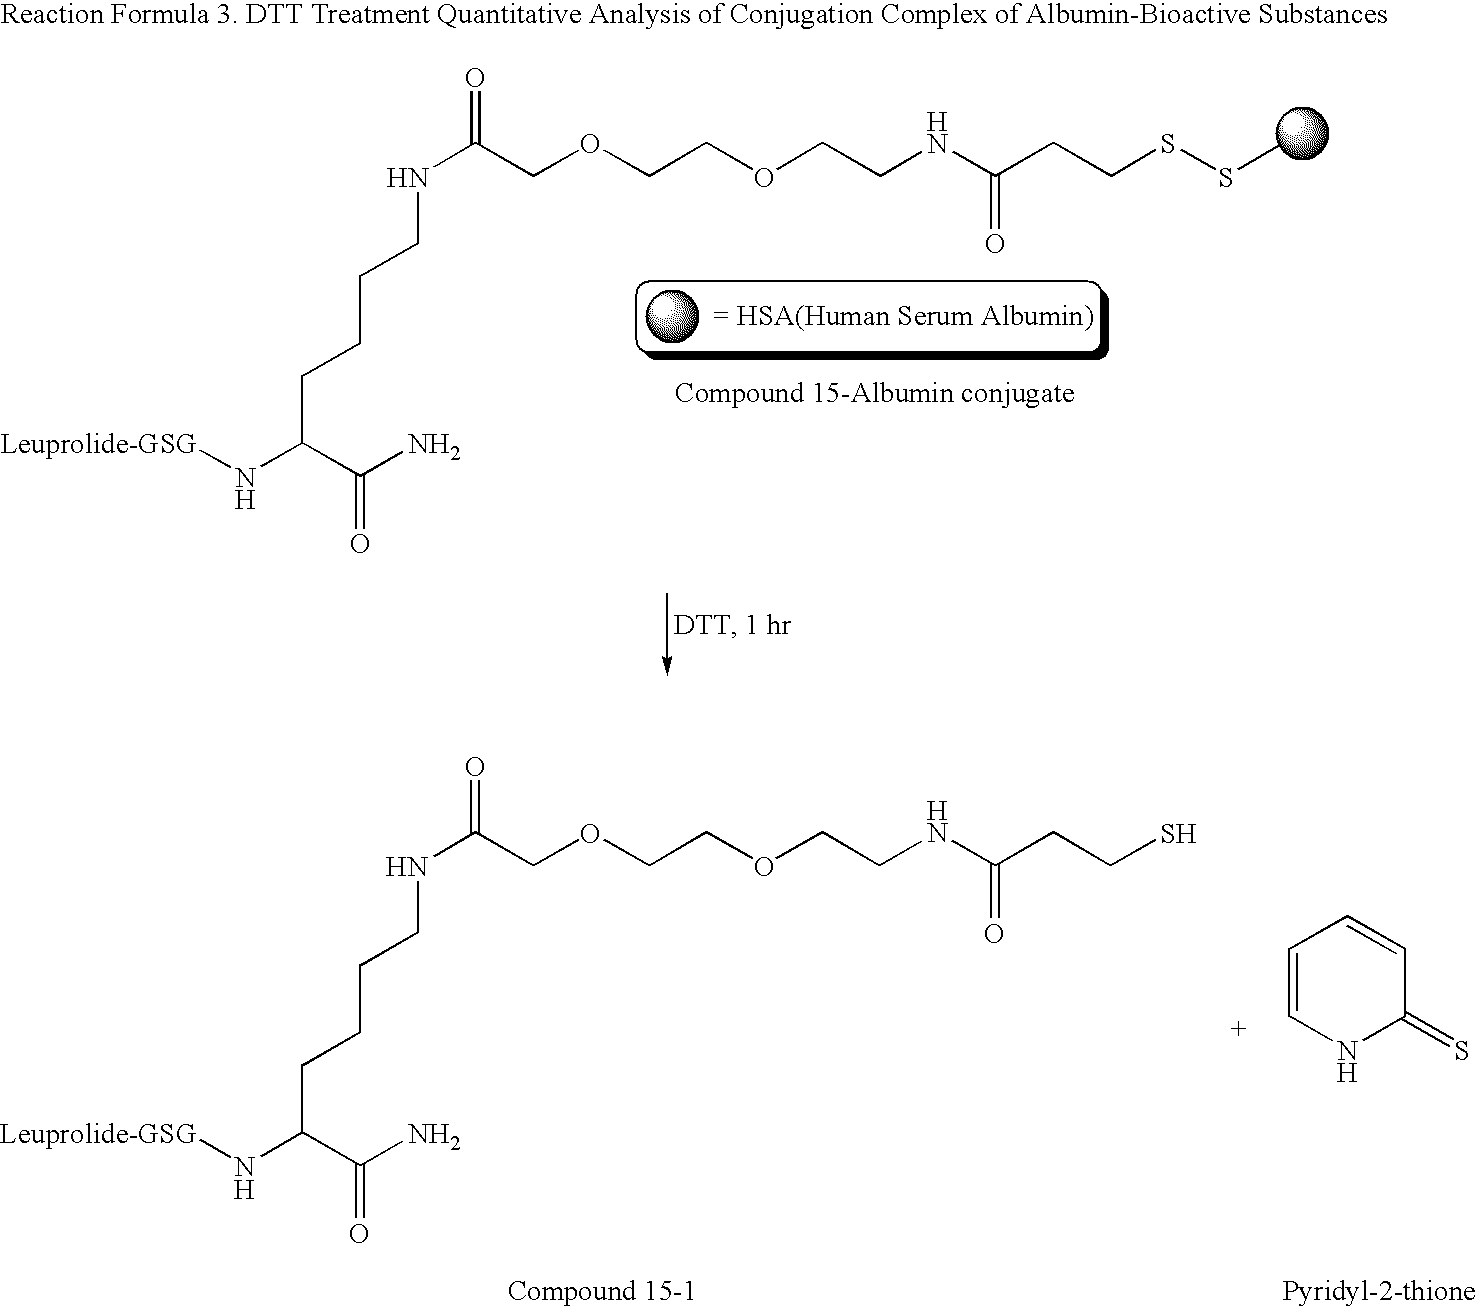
C(COCCOCCNC(CCS)=O)(NCCCCC(N[Leuprolide-GSG])C(=O)N)=O.C1=CNC(=S)C=C1.CSSCCC(NCCOCCOCC(NCCCCC(N[Leuprolide-GSG])C(=O)N)=O)=O
